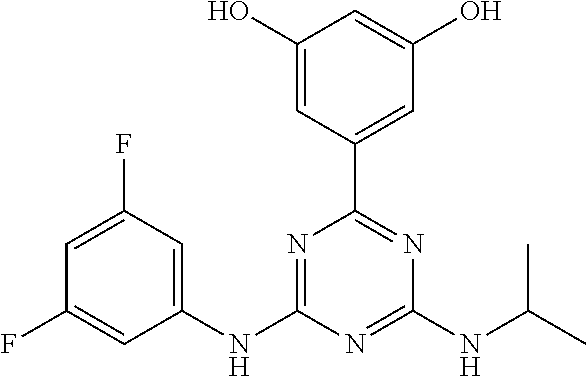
C1=C(F)C=C(NC2=NC(C3=CC(O)=CC(O)=C3)=NC(NC(C)C)=N2)C=C1F
